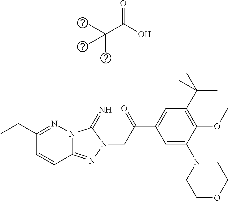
C12=NN(CC(C3=CC(C(C)(C)C)=C(OC)C(N4CCOCC4)=C3)=O)C(=N)N1N=C(CC)C=C2.O=C(O)C(C)(C)C
